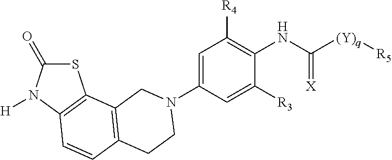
C1(N2CCC3=C(C4=C(N([H])C(=O)S4)C=C3)C2)=CC([R4])=C(NC([(Y)q][R5])=[X])C([R3])=C1
